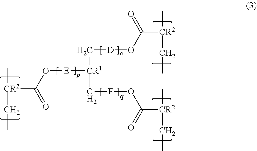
[CR2](C(O[E][CR1](C[D]OC([CR2](C)CC)=O)CFOC([CR2](C)CC)=O)=O)(C)CC
